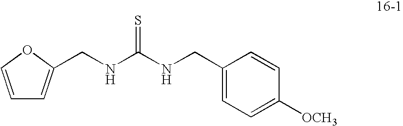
C(NC(NCC1=CC=C([OCH3])C=C1)=S)C1=CC=CO1
